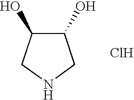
C1(O)C(O)CNC1.Cl
